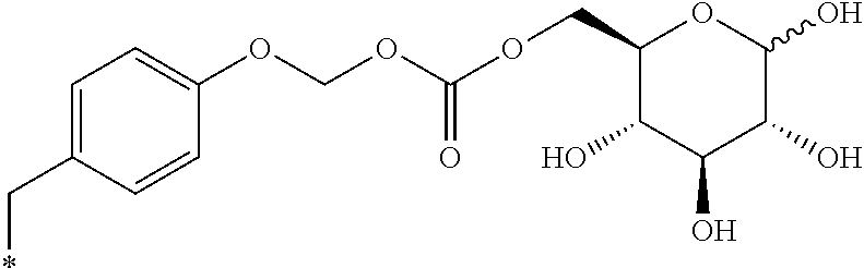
C1=C(C*)C=CC(OCOC(=O)OCC2C(O)C(O)C(O)C(O)O2)=C1
